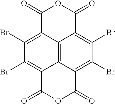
C12=C3C4=C(Br)C(Br)=C1C(=O)OC(=O)C2=C(Br)C(Br)=C3C(=O)OC4=O
